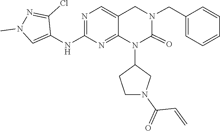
C1(N2C(=O)N(CC3=CC=CC=C3)CC3=CN=C(NC4=CN(C)N=C4Cl)N=C23)CCN(C(=O)C=C)C1
